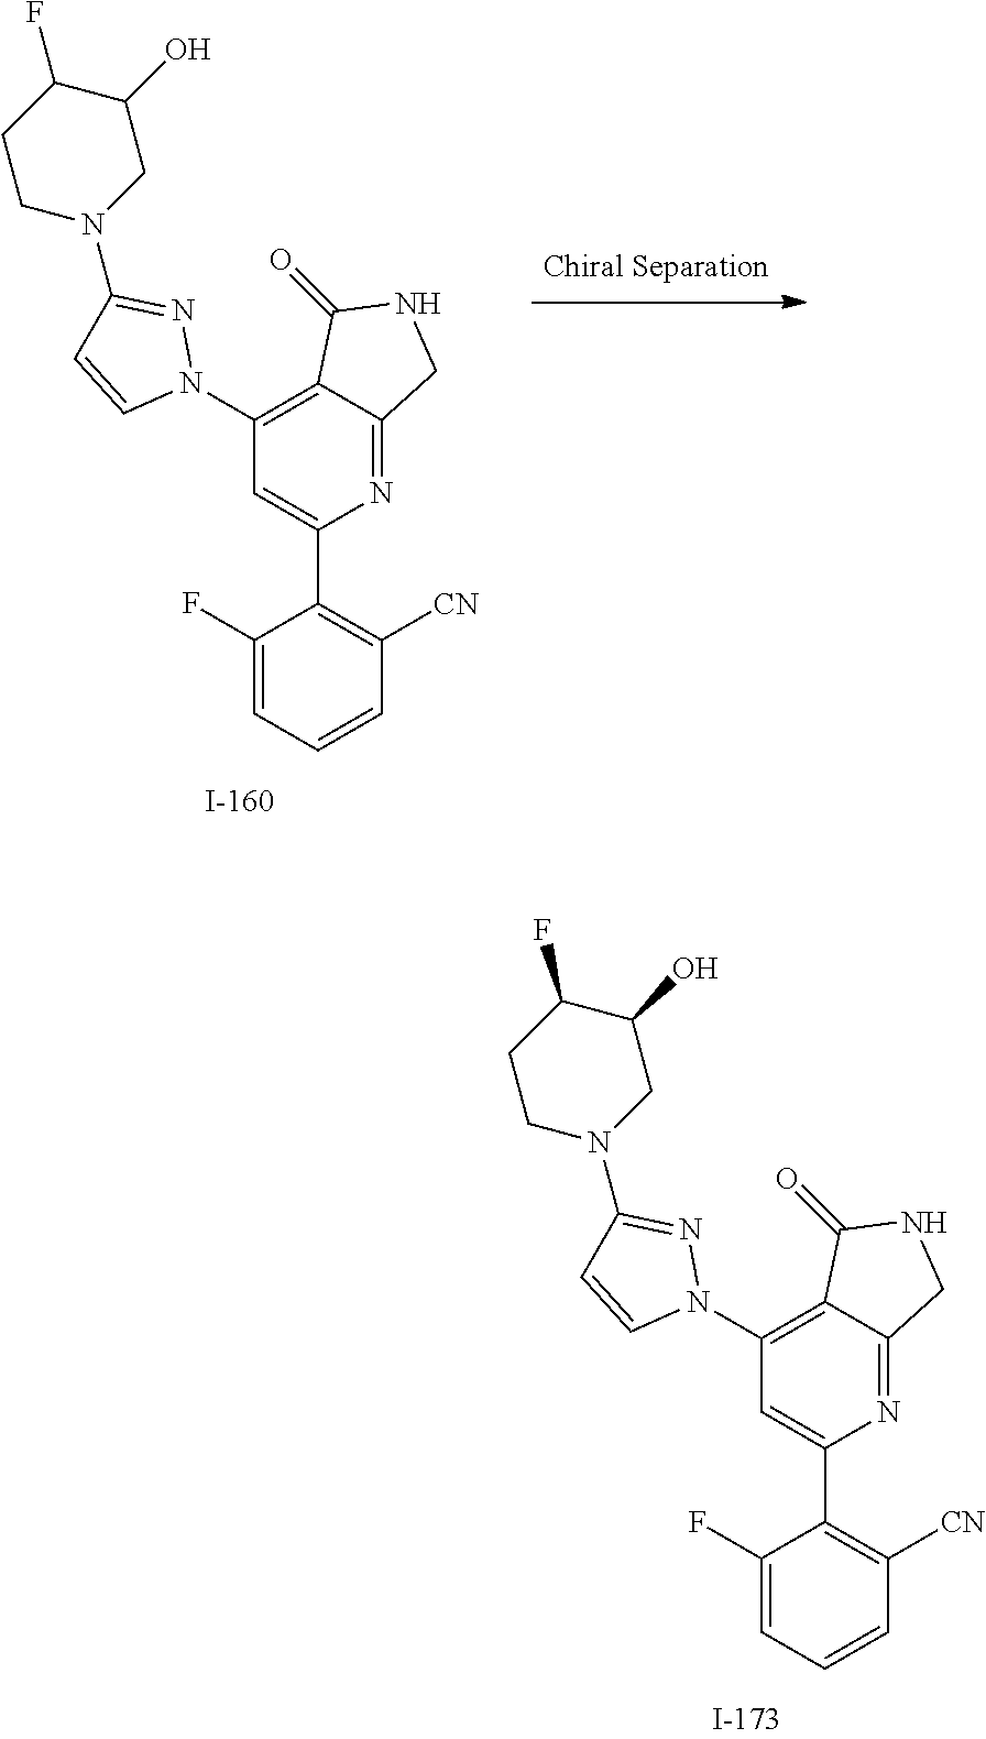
C1(F)=CC=CC([CN])=C1C1=CC(N2N=C(N3CC(O)C(F)CC3)C=C2)=C2C(=N1)CNC2=O.C1(F)=CC=CC([CN])=C1C1=CC(N2N=C(N3CC(O)C(F)CC3)C=C2)=C2C(=N1)CNC2=O
